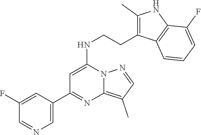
C1=C(C2=NC3=C(C)C=NN3C(NCCC3=C(C)NC4=C3C=CC=C4F)=C2)C=C(F)C=N1
